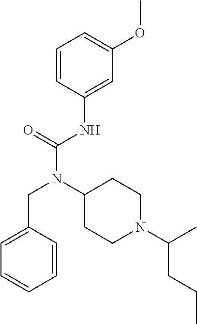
C1=CC(NC(N(C2CCN(C(C)CCC)CC2)CC2=CC=CC=C2)=O)=CC(OC)=C1
